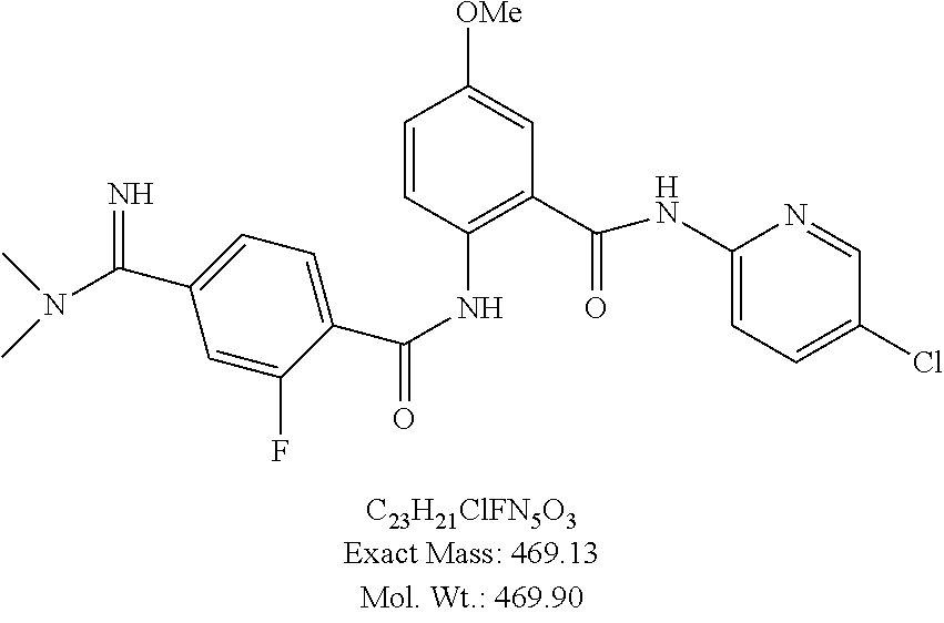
C1=CC(NC(C2=CC=C(C(=N)N(C)C)C=C2F)=O)=C(C(NC2=CC=C(Cl)C=N2)=O)C=C1[OMe]
